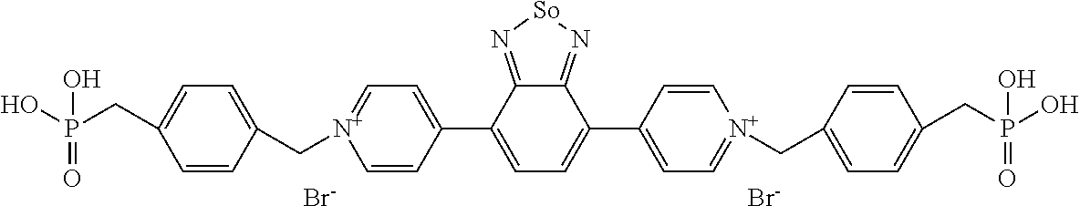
C1=CC(C2=CC=C(C3=CC=[N+](CC4=CC=C(CP(O)(=O)O)C=C4)C=C3)C3=N[So]N=C32)=CC=[N+]1CC1=CC=C(CP(O)(=O)O)C=C1.[Br-].[Br-]
